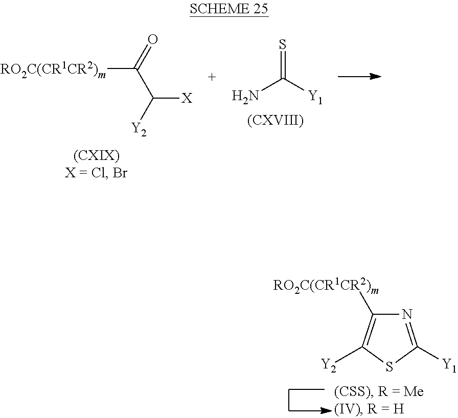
[RO2C(CR1CR2)m]C(=O)C([Y2])[X].S=C([Y1])N.[(CXVIII)].[RO2C(CR1CR2)m]C1=C([Y2])SC([Y1])=N1
